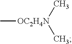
C[OC2H4N](C)C
